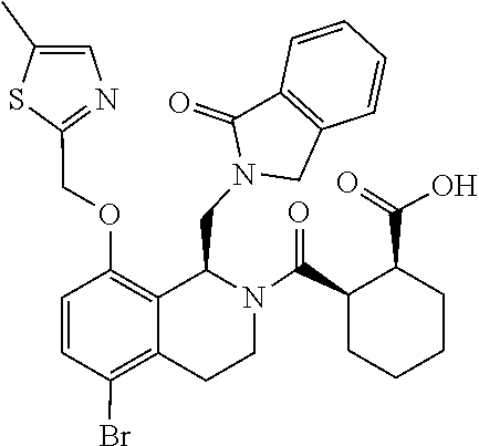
C12=C(C(=O)N(CC3C4=C(OCC5=NC=C(C)S5)C=CC(Br)=C4CCN3C(C3CCCCC3C(=O)O)=O)C1)C=CC=C2
